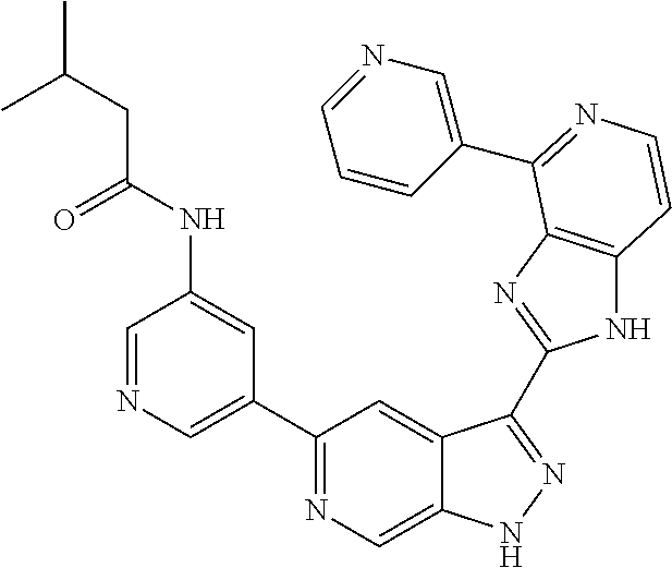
C1=NC=C(C2=NC=C3C(=C2)C(C2=NC4=C(N2)C=CN=C4C2=CN=CC=C2)=NN3)C=C1NC(CC(C)C)=O
